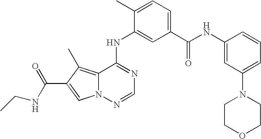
C1(NC2=CC(C(NC3=CC(N4CCOCC4)=CC=C3)=O)=CC=C2C)=NC=NN2C1=C(C)C(C(=O)NCC)=C2
